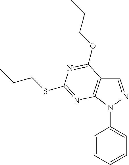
C1=NN(C2=CC=CC=C2)C2=C1C(OCCC)=NC(SCCC)=N2
